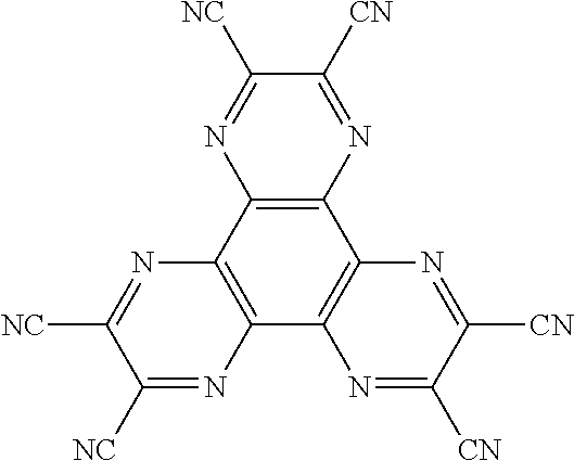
C12=C(C3=C(C4=C1N=C([CN])C([CN])=N4)N=C([NC])C([NC])=N3)N=C([NC])C([CN])=N2
